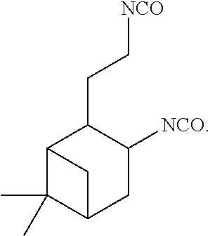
C12C(C)(C)C(CC([NCO])C1CC[NCO])C2
